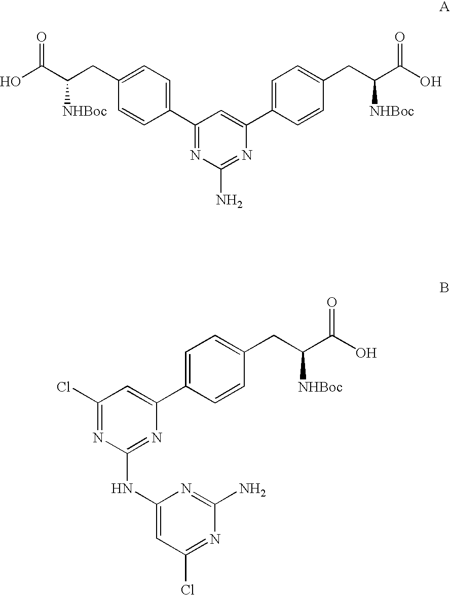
C1=C(C2=CC(Cl)=NC(NC3=CC(Cl)=NC(N)=N3)=N2)C=CC(CC(C(O)=O)[NHBoc])=C1.C1=C(C2=CC(C3=CC=C(CC(C(O)=O)[NHBoc])C=C3)=NC(N)=N2)C=CC(CC(C(O)=O)[NHBoc])=C1
